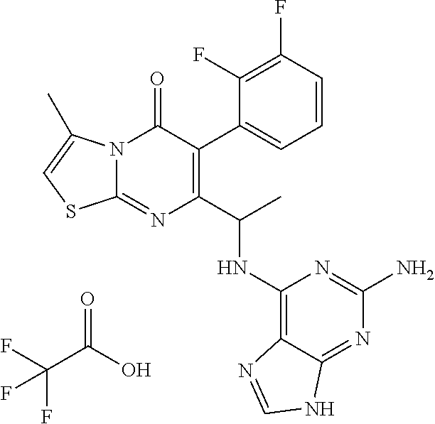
N12C(=NC(C(NC3=C4C(=NC(N)=N3)NC=N4)C)=C(C3=CC=CC(F)=C3F)C1=O)SC=C2C.C(O)(C(F)(F)F)=O
